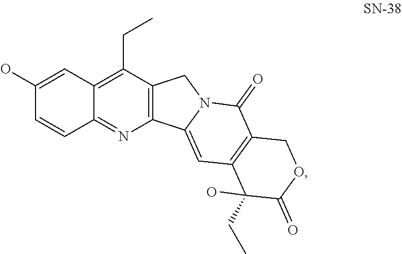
C12=C(CC)C3=C(N=C1C=CC(O)=C2)C1=CC2=C(C(=O)N1C3)COC(=O)C2(O)CC
